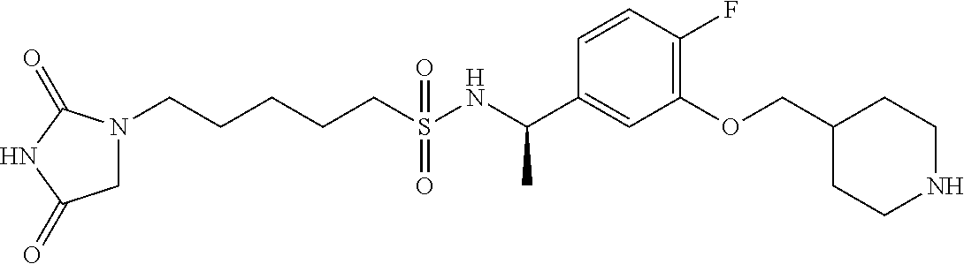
N1(CCCCCS(NC(C2=CC(OCC3CCNCC3)=C(F)C=C2)C)(=O)=O)CC(=O)NC1=O
